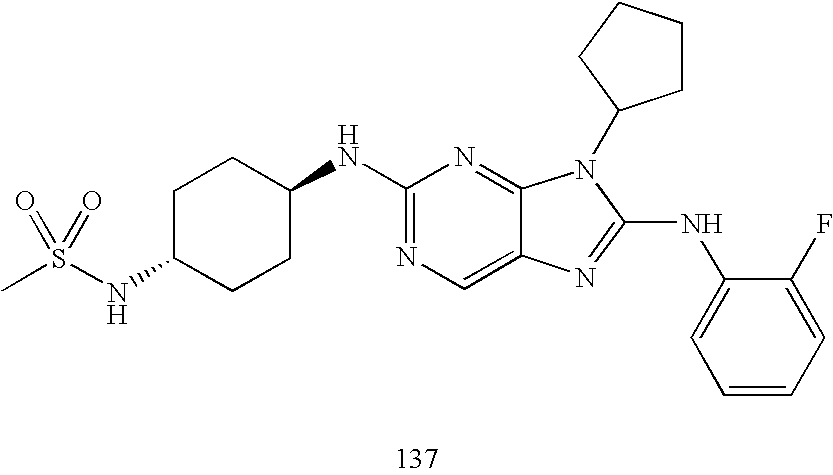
C1C(NS(C)(=O)=O)CCC(NC2=NC=C3C(=N2)N(C2CCCC2)C(NC2=CC=CC=C2F)=N3)C1
